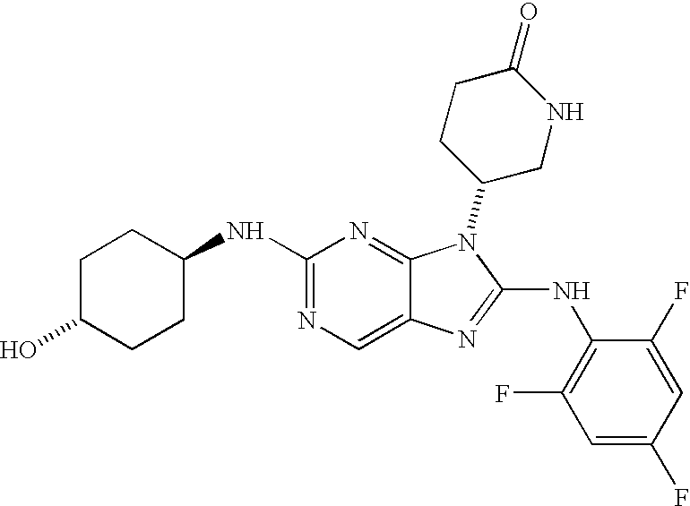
N1=C(NC2CCC(O)CC2)N=C2C(=C1)N=C(NC1=C(F)C=C(F)C=C1F)N2C1CNC(=O)CC1
